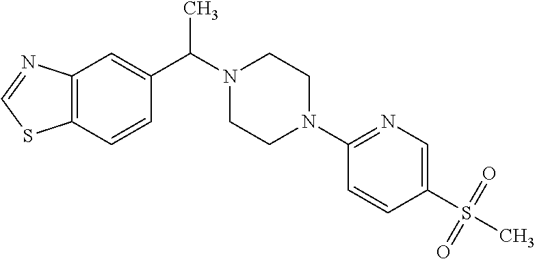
C12=C(C=CC(C(C)N3CCN(C4=NC=C(S(C)(=O)=O)C=C4)CC3)=C1)SC=N2
